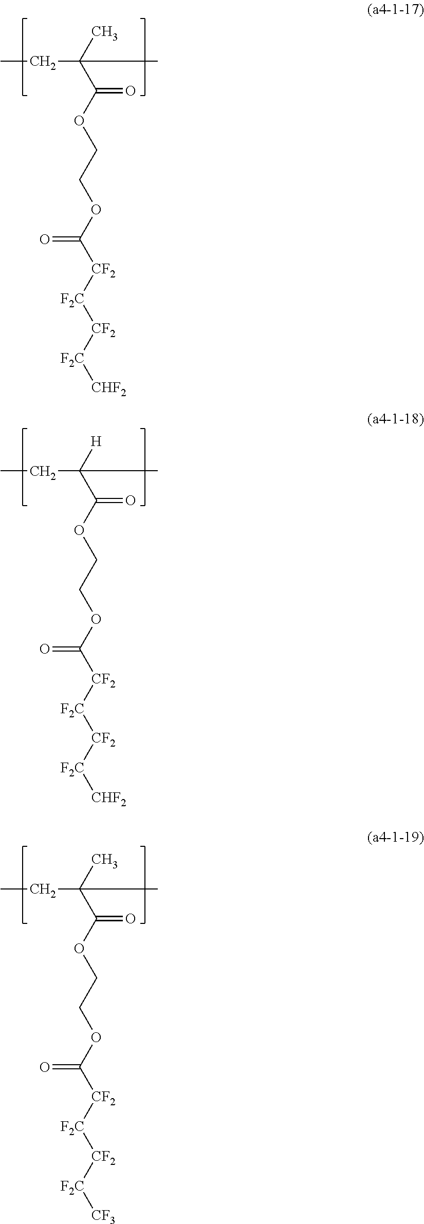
CCC(C(OCCOC([CF2][F2C][CF2][F2C][CHF2])=O)=O)(C)C.CCC(C(OCCOC([CF2][F2C][CF2][F2C][CHF2])=O)=O)([H])C.CCC(C(OCCOC([CF2][F2C][CF2][F2C][CF3])=O)=O)(C)C
